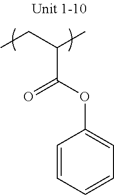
O=C(OC1=CC=CC=C1)C(CC)C
